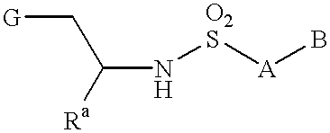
C(N[O2S][A]B)(C[G])[Ra]
